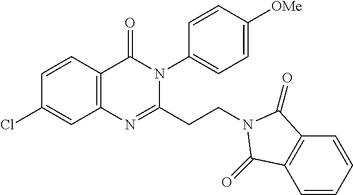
C12=C(C=CC(Cl)=C1)C(=O)N(C1=CC=C([OMe])C=C1)C(CCN1C(=O)C3=C(C=CC=C3)C1=O)=N2
